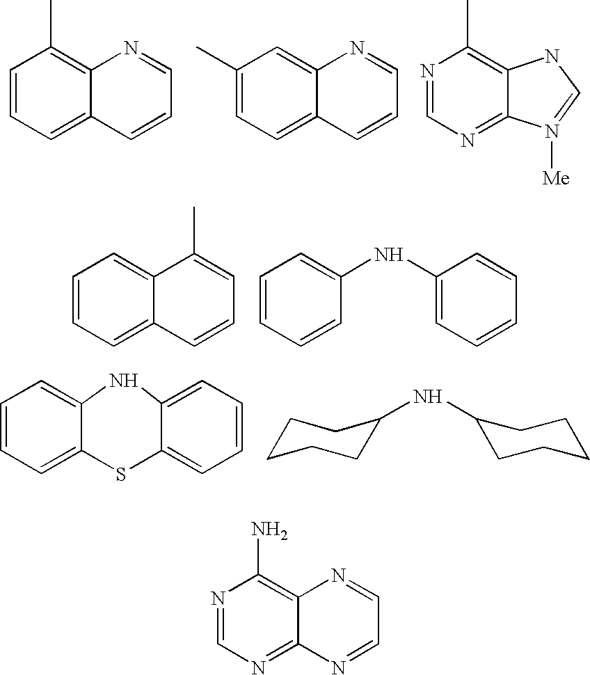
C1=CC=C2C(=C1C)N=CC=C2.C1(C)=CC=C2C(=C1)N=CC=C2.N1=CN=C2C(=C1C)NC=N2[Me].C1=CC=C2C(=C1)C(C)=CC=C2.C1=CC=CC(NC2=CC=CC=C2)=C1.C1=CC=C2C(=C1)NC1=CC=CC=C1S2.C1CCCC(NC2CCCCC2)C1.N1=CN=C2C(=C1N)N=CC=N2
